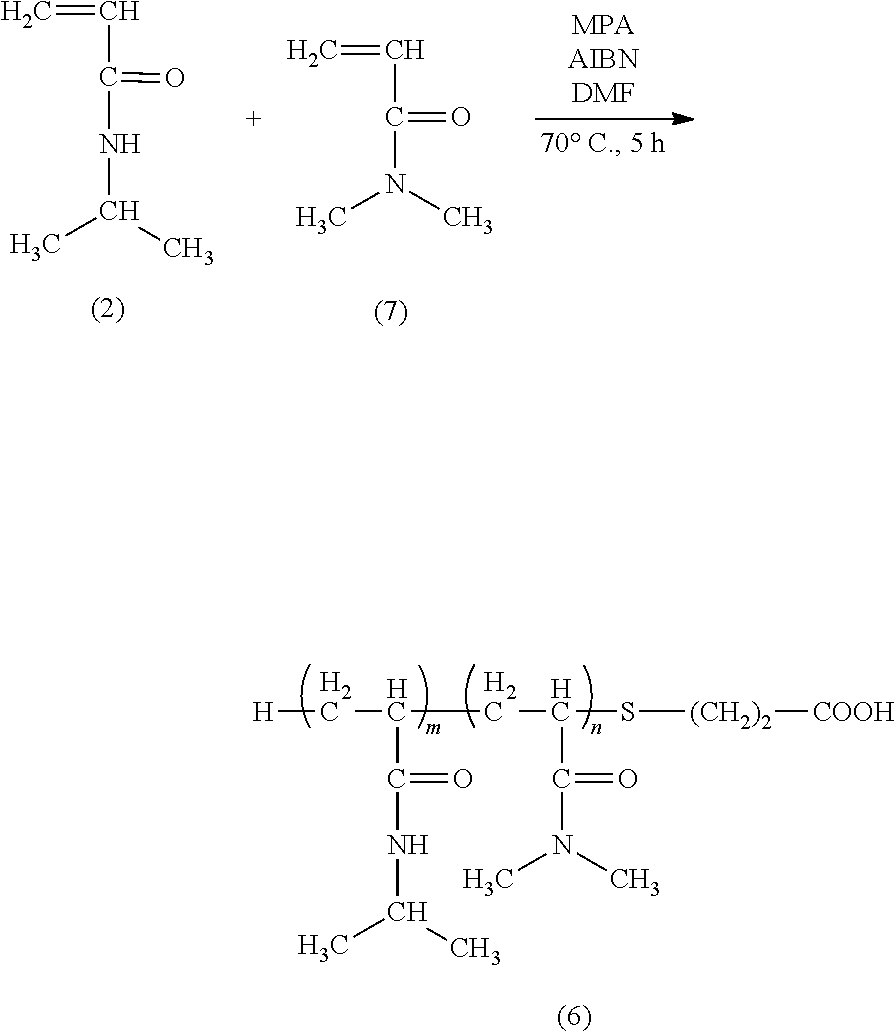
[H]CC(CC(S[(CH2)2][COOH])C(N(C)C)=O)C(NC(C)C)=O.O=C(NC(C)C)C=C.C(C(N(C)C)=O)=C
